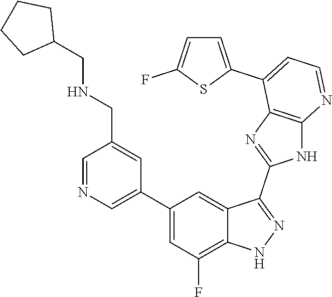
C1=NC=C(C2=CC(F)=C3C(=C2)C(C2=NC4=C(N2)N=CC=C4C2=CC=C(F)S2)=NN3)C=C1CNCC1CCCC1
